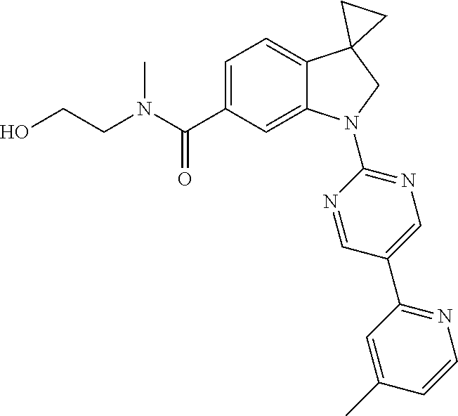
OCCN(C(C1=CC=C2C(=C1)N(C1=NC=C(C3=NC=CC(C)=C3)C=N1)CC21CC1)=O)C
